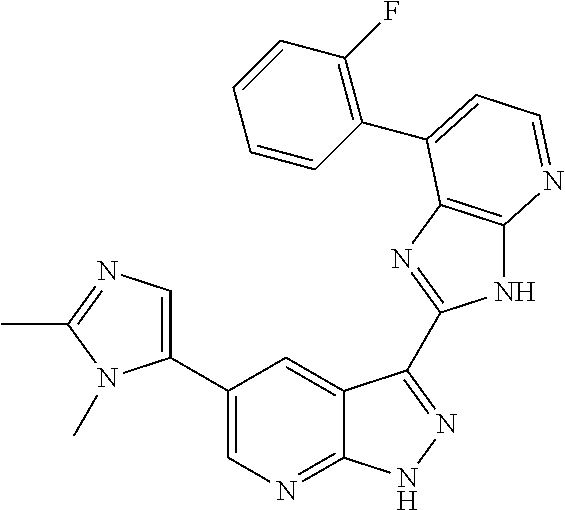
C1(C2=CN=C3C(=C2)C(C2=NC4=C(N2)N=CC=C4C2=C(F)C=CC=C2)=NN3)=CN=C(C)N1C
